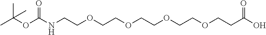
N(CCOCCOCCOCCOCCC(O)=O)C(OC(C)(C)C)=O
